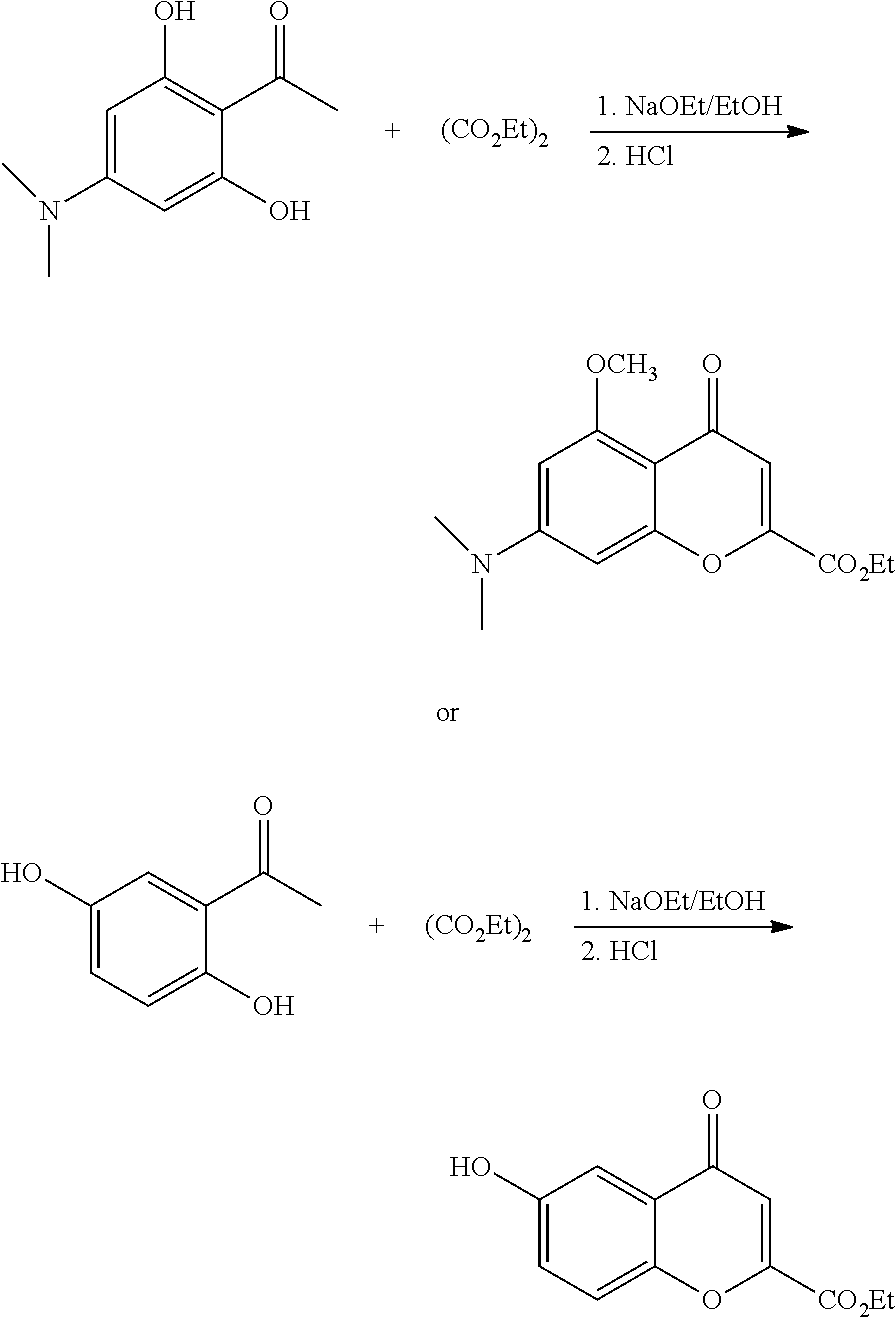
C1=C(N(C)C)C=C(O)C(C(C)=O)=C1O.[(CO2Et)2].C1(O)=CC=C(O)C(C(C)=O)=C1.[(CO2Et)2].C1=C(N(C)C)C=C2C(=C1[OCH3])C(=O)C=C([CO2Et])O2.C1(O)=CC=C2C(=C1)C(=O)C=C([CO2Et])O2
